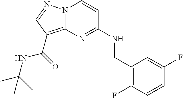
C1(CNC2=NC3=C(C(NC(C)(C)C)=O)C=NN3C=C2)=C(F)C=CC(F)=C1
